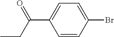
CCC(C1=CC=C(Br)C=C1)=O
